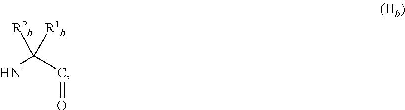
C(C=O)(N)([R2b])[R1b]
